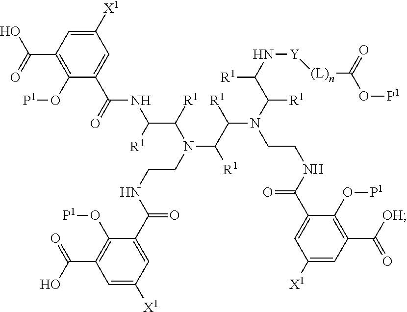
C1([X1])=CC(C(=O)O)=C(O[P1])C(C(NC(C([R1])N(CCNC(C2=CC([X1])=CC(C(O)=O)=C2O[P1])=O)C(C(N(C([R1])C(N[Y][(L)n]C(=O)O[P1])[R1])CCNC(C2=CC([X1])=CC(C(=O)[OH])=C2O[P1])=O)[R1])[R1])[R1])=O)=C1
